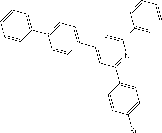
C1(C2=CC(C3=CC=C(Br)C=C3)=NC(C3=CC=CC=C3)=N2)=CC=C(C2=CC=CC=C2)C=C1
